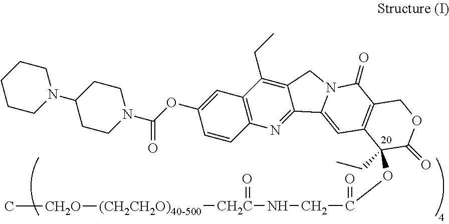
N1(C2CCN(C(OC3=CC4=C(C=C3)N=C3C(=C4CC)CN4C3=CC3=C(C4=O)COC(=O)C3(CC)OC(CN[CH2C](=O)[(CH2CH2O)40-500][CH2O]C)=O)=O)CC2)CCCCC1
